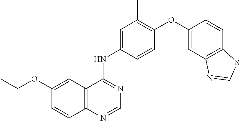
C12=C(C(NC3=CC(C)=C(OC4=CC5=C(C=C4)SC=N5)C=C3)=NC=N1)C=C(OCC)C=C2
